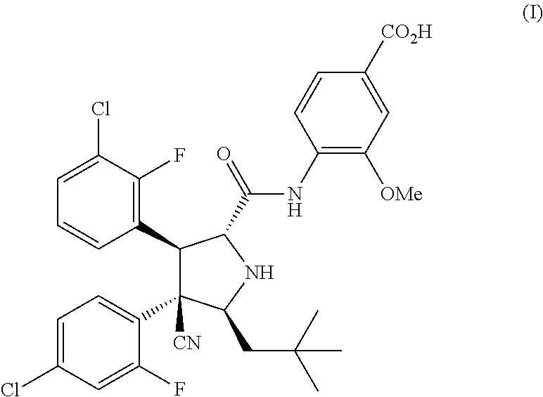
C1(C2C(C3=CC=C(Cl)C=C3F)([CN])C(CC(C)(C)C)NC2C(NC2=C([OMe])C=C([CO2H])C=C2)=O)=C(F)C(Cl)=CC=C1
